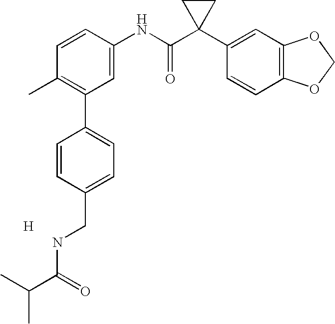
C1=CC(NC(C2(C3=CC4=C(C=C3)OCO4)CC2)=O)=CC(C2=CC=C(CNC(C(C)C)=O)C=C2)=C1C.[H]
